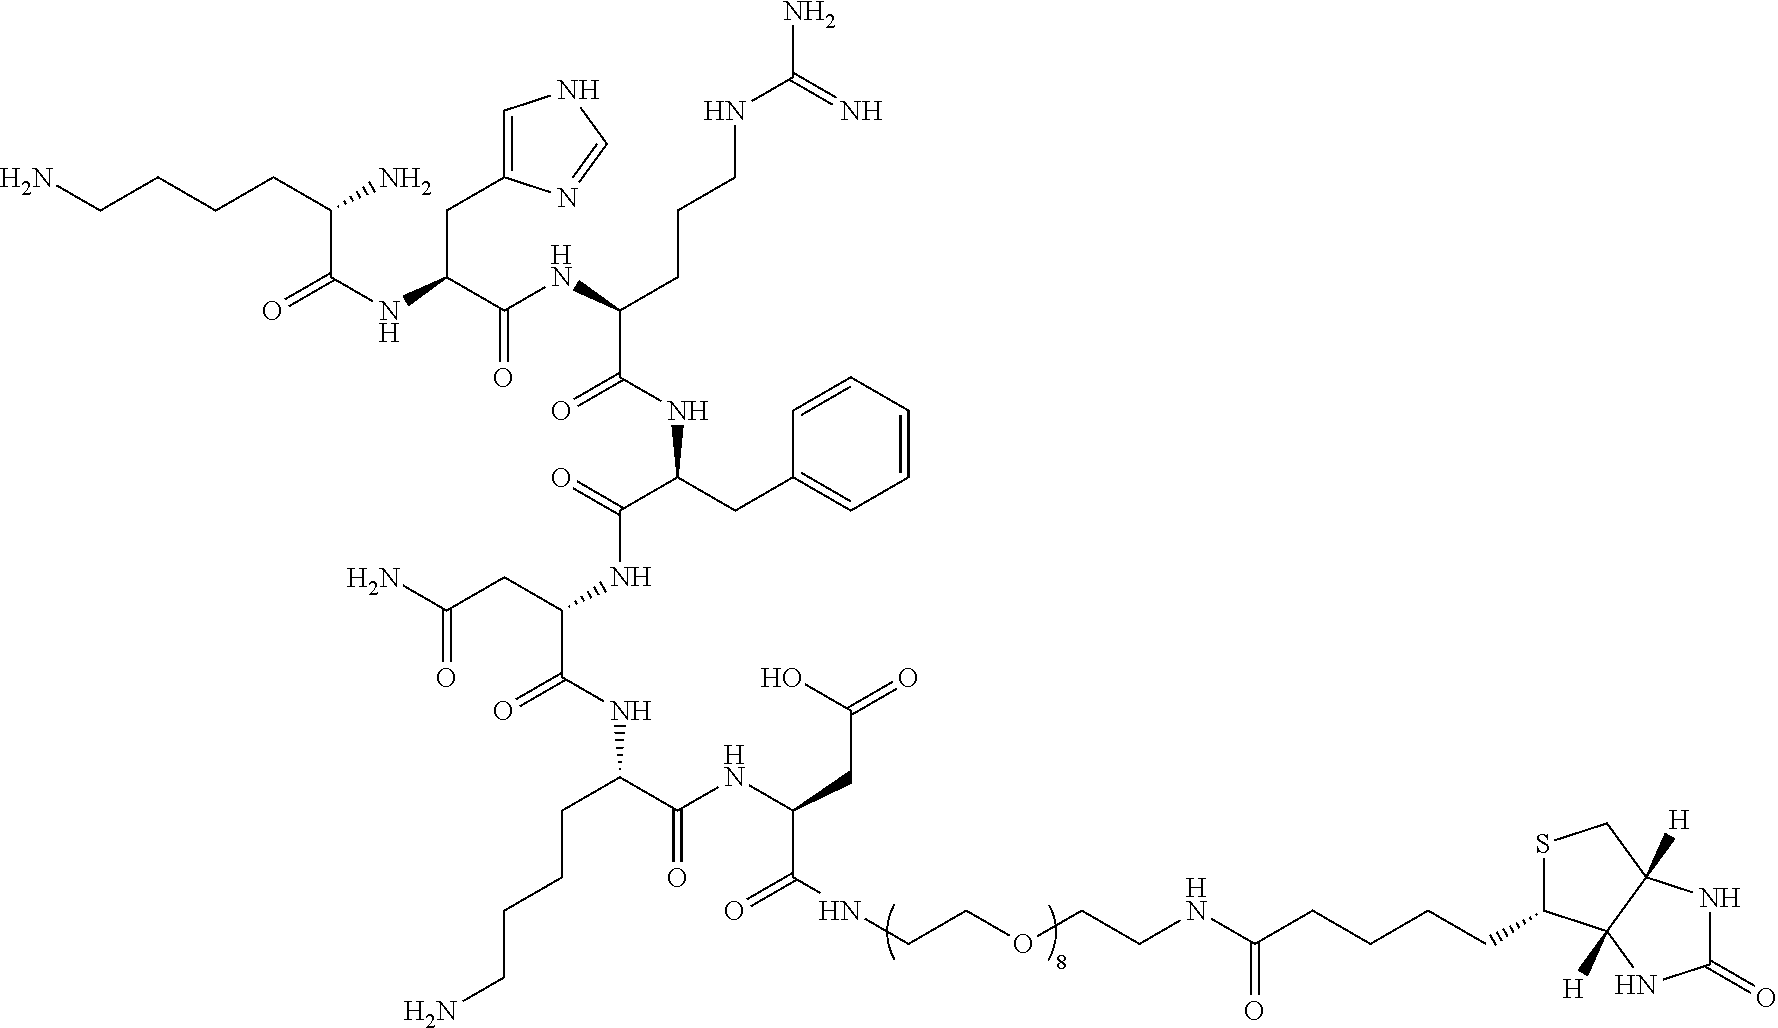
C1(CCCCC(NCCOCCNC(C(NC(C(CCCCN)NC(C(CC(N)=O)NC(C(CC2=CC=CC=C2)NC(C(NC(C(NC(=O)C(CCCCN)N)CC2=CNC=N2)=O)CCCNC(N)=N)=O)=O)=O)=O)CC(=O)O)=O)=O)SCC2([H])C1([H])NC(=O)N2
